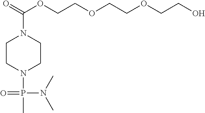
C1CN(P(N(C)C)(=O)C)CCN1C(=O)OCCOCCOCCO
